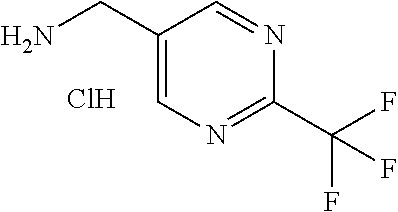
NCC1=CN=C(C(F)(F)F)N=C1.Cl
